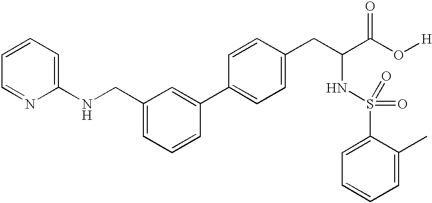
C1=CC=C(NCC2=CC=CC(C3=CC=C(CC(C(O[H])=O)NS(=O)(=O)C4=CC=CC=C4C)C=C3)=C2)N=C1
